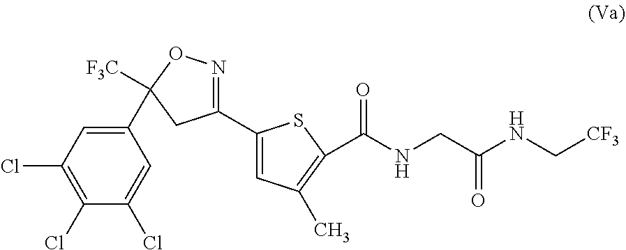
C1(C2([F3C])CC(C3=CC(C)=C(C(NCC(=O)NC[CF3])=O)S3)=NO2)=CC(Cl)=C(Cl)C(Cl)=C1
